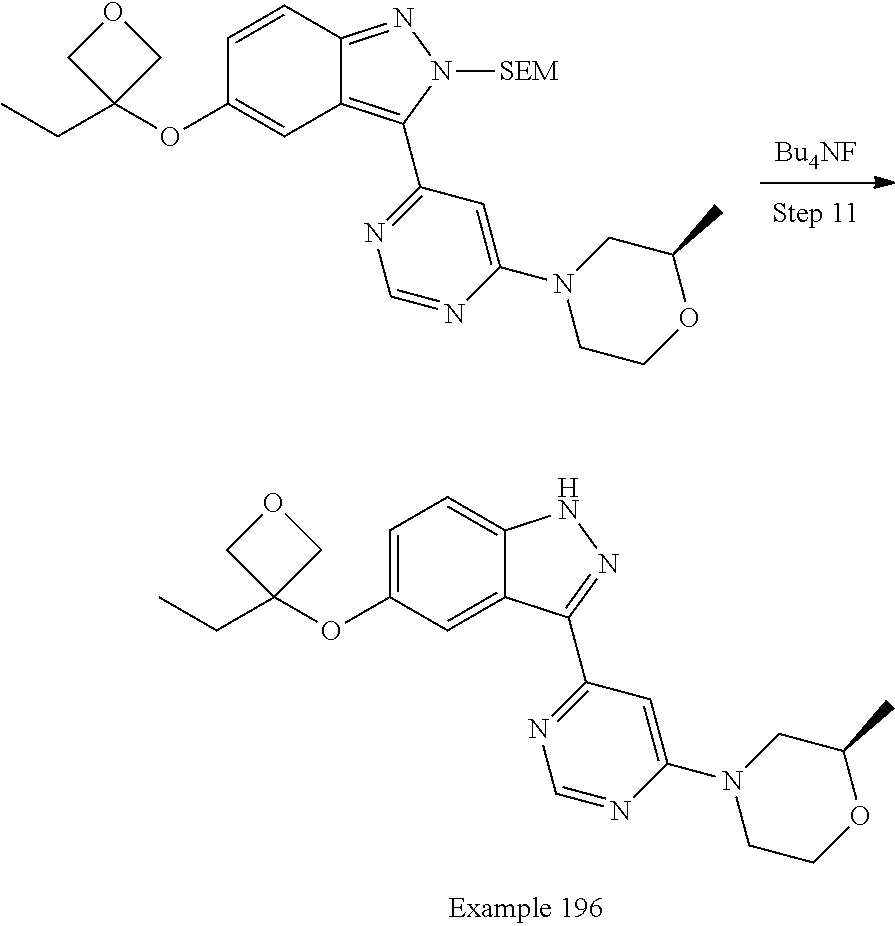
[Bu4NF].C1(OC2(CC)COC2)=CC2=C(C3=NC=NC(N4CCOC(C)C4)=C3)N([SEM])N=C2C=C1.C1(OC2(CC)COC2)=CC=C2C(=C1)C(C1=NC=NC(N3CCOC(C)C3)=C1)=NN2
